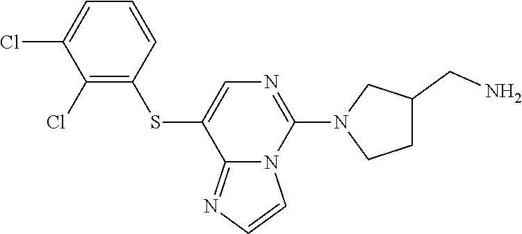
C1=CC(SC2=CN=C(N3CCC(CN)C3)N3C2=NC=C3)=C(Cl)C(Cl)=C1
